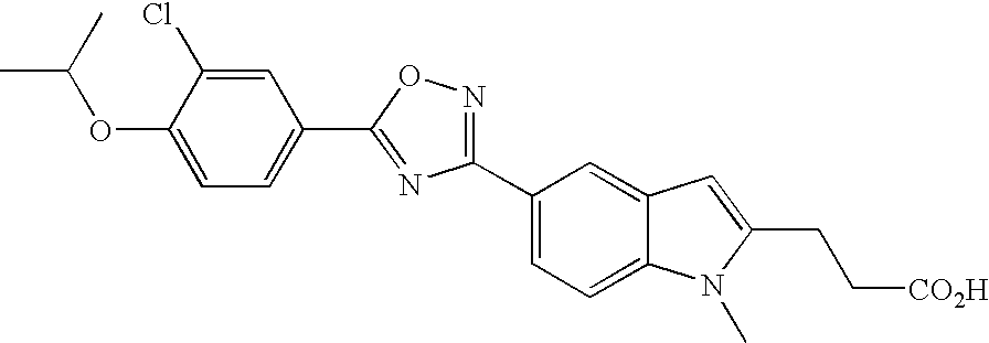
C1(OC(C)C)=CC=C(C2=NC(C3=CC=C4C(=C3)C=C(CC[CO2H])N4C)=NO2)C=C1Cl
